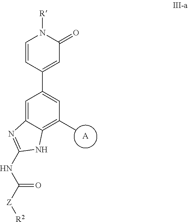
[A].C1=C2C(=C(C)C=C1C1=CC(=O)N([R])C=C1)NC(NC([Z][R2])=O)=N2
